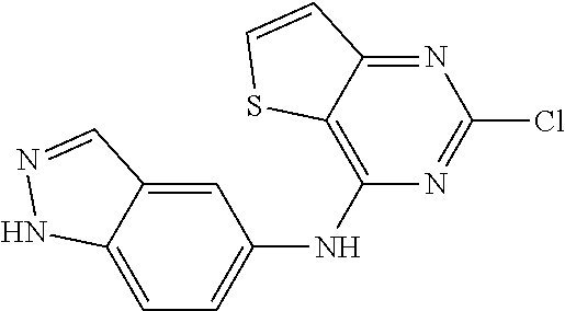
C12=C(NC3=CC=C4C(=C3)C=NN4)N=C(Cl)N=C1C=CS2
